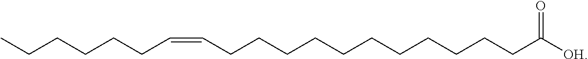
CCCCCCC=CCCCCCCCCCCCC([OH])=O
